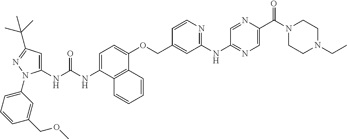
N(C(NC1=CC(C(C)(C)C)=NN1C1=CC=CC(COC)=C1)=O)C1=CC=C(OCC2=CC(NC3=NC=C(C(N4CCN(CC)CC4)=O)N=C3)=NC=C2)C2=C1C=CC=C2
